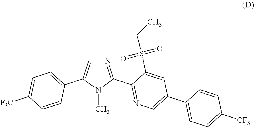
N1=C(C2=NC=C(C3=CC=C([CF3])C=C3)C=C2S(CC)(=O)=O)N(C)C(C2=CC=C([F3C])C=C2)=C1
